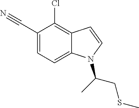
C12=C(Cl)C(C#N)=CC=C1N(C(CSC)C)C=C2
